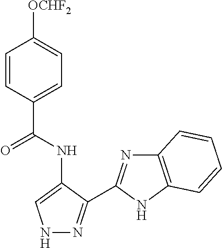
C1(C(NC2=CNN=C2C2=NC3=C(N2)C=CC=C3)=O)=CC=C([OCHF2])C=C1
